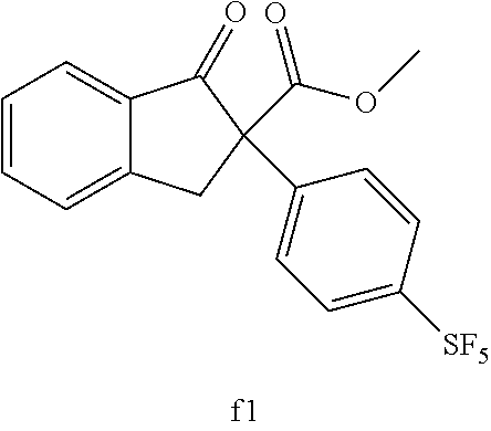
C1=CC=C2C(=C1)C(=O)C(C(=O)OC)(C1=CC=C([SF5])C=C1)C2
